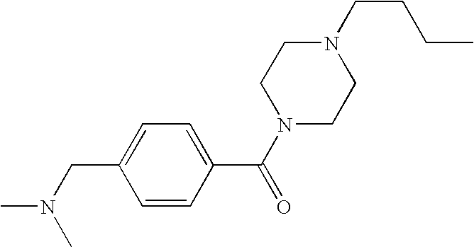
N1(CCCC)CCN(C(C2=CC=C(CN(C)C)C=C2)=O)CC1
